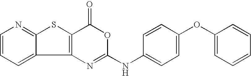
C12=C(C(=O)OC(NC3=CC=C(OC4=CC=CC=C4)C=C3)=N1)SC1=NC=CC=C21
